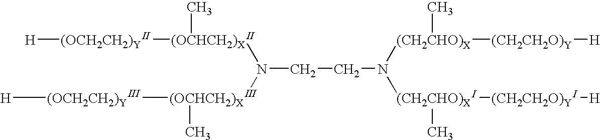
[(OCHCH2)XII](N([(OCHCH2)XIII]([(OCH2CH2)YIII][H])C)CCN([(CH2CHO)XI]([(CH2CH2O)YI][H])C)[(CH2CHO)X]([(CH2CH2O)Y][H])C)([(OCH2CH2)YII][H])C
